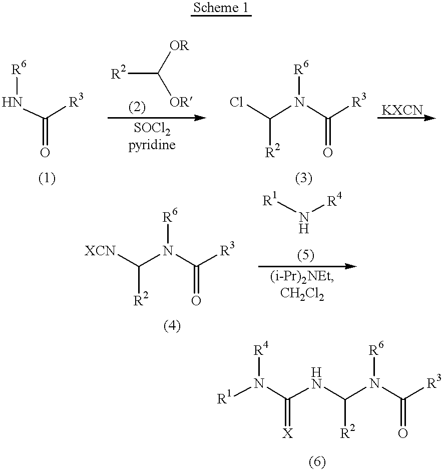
N(C([R3])=O)[R6].[R2]C([OR])[OR].N(C([R3])=O)([R6])C(Cl)[R2].N(C([R3])=O)([R6])C([XCN])[R2].[R1]N[R4].N(C([R3])=O)([R6])C(NC(N([R1])[R4])=[X])[R2]
